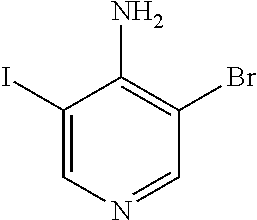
C1(I)=CN=CC(Br)=C1N
